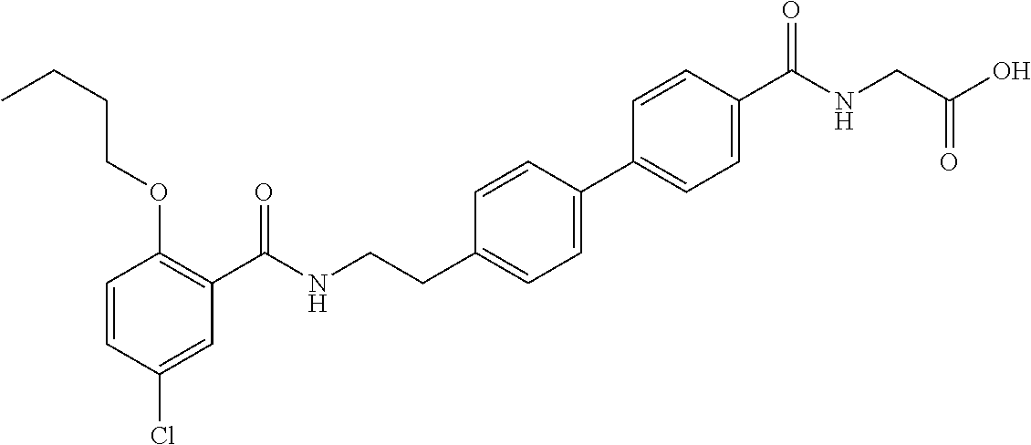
C1=CC(Cl)=CC(C(NCCC2=CC=C(C3=CC=C(C(NCC(=O)O)=O)C=C3)C=C2)=O)=C1OCCCC
